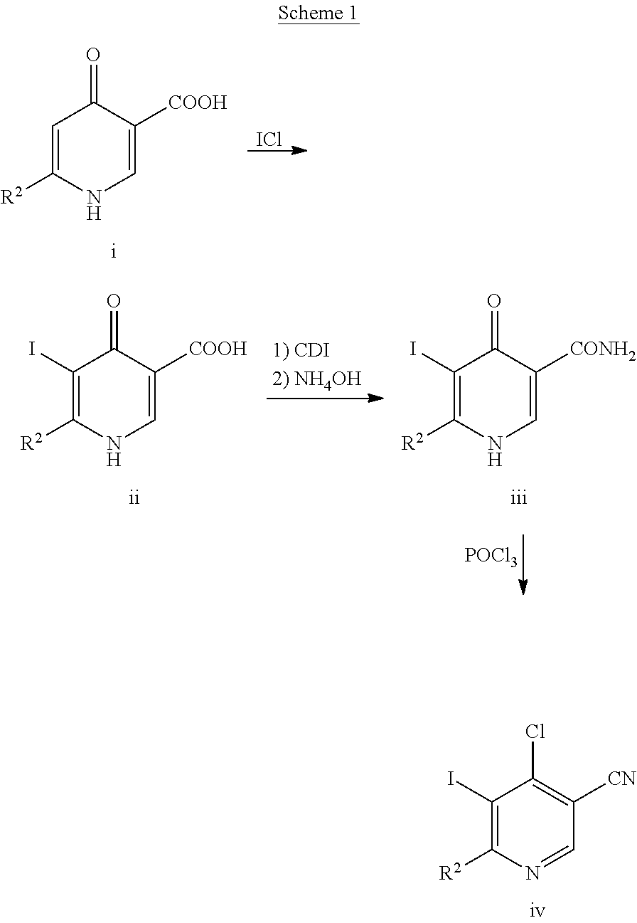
C1(I)=C([R2])N=CC([CN])=C1Cl.C1=C([R2])NC=C([COOH])C1=O.[ICl].C1(I)=C([R2])NC=C([COOH])C1=O.C1(I)=C([R2])NC=C([CONH2])C1=O.[POCl3]
